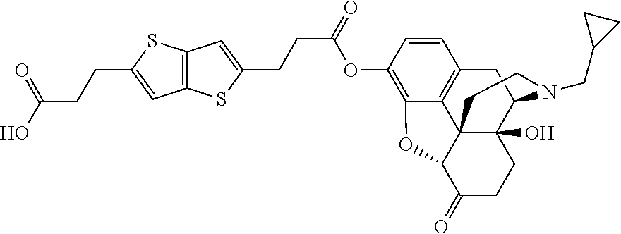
C12=C(C=C(CCC(=O)OC3=C4C5=C(C=C3)CC3C6(O)C5(C(C(=O)CC6)O4)CCN3CC3CC3)S1)SC(CCC(O)=O)=C2
